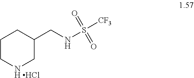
N1CC(CNS([CF3])(=O)=O)CCC1.Cl
